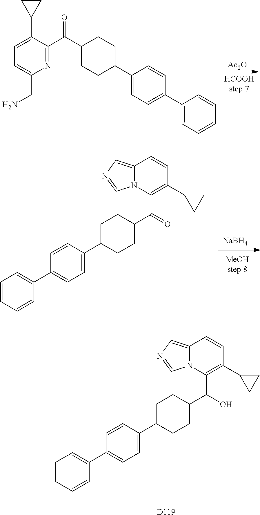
C12=CN=CN1C(C(C1CCC(C3=CC=C(C4=CC=CC=C4)C=C3)CC1)O)=C(C1CC1)C=C2.[D119].[Ac2O].C1=C(C2CC2)C(C(C2CCC(C3=CC=C(C4=CC=CC=C4)C=C3)CC2)=O)=NC(CN)=C1.[NaBH4].C12=CN=CN1C(C(C1CCC(C3=CC=C(C4=CC=CC=C4)C=C3)CC1)=O)=C(C1CC1)C=C2
